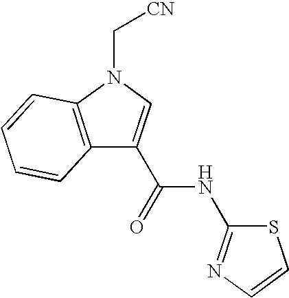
C12=C(N(C[CN])C=C1C(NC1=NC=CS1)=O)C=CC=C2
